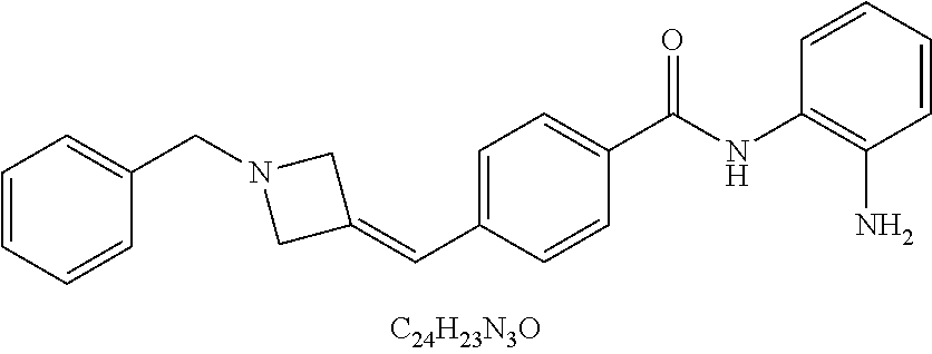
C1(C(NC2=C(N)C=CC=C2)=O)=CC=C(C=C2CN(CC3=CC=CC=C3)C2)C=C1
